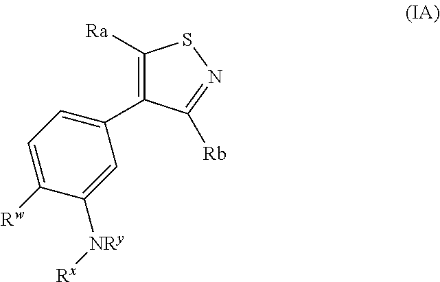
C1=C([Rw])C([NRy][Rx])=CC(C2=C([Ra])SN=C2[Rb])=C1
